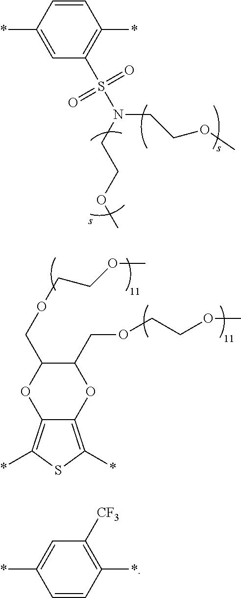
C1=CC(*)=CC(S(N(CCOC)CCOC)(=O)=O)=C1*.C1(COCCOC)C(COCCOC)OC2=C(*)SC(*)=C2O1.C1=CC(*)=C([CF3])C=C1*
